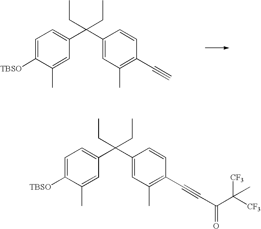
C1=C([TBSO])C(C)=CC(C(C2=CC(C)=C(C#C)C=C2)(CC)CC)=C1.C1=C([TBSO])C(C)=CC(C(C2=CC(C)=C(C#CC(=O)C([CF3])([CF3])C)C=C2)(CC)CC)=C1
